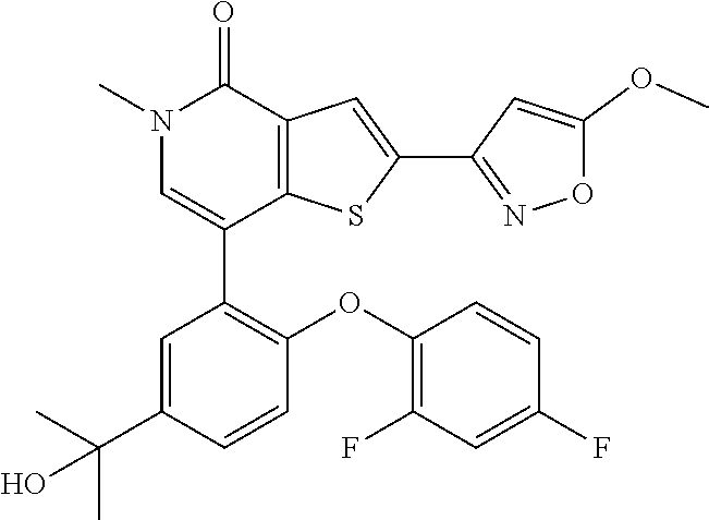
N1(C)C=C(C2=C(OC3=C(F)C=C(F)C=C3)C=CC(C(C)(C)O)=C2)C2=C(C1=O)C=C(C1=NOC(OC)=C1)S2
